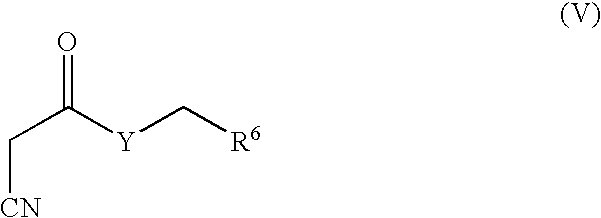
C(C(=O)[Y]C[R6])[CN]
